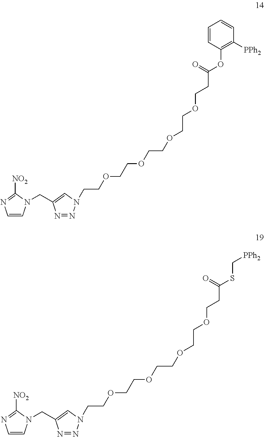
C1=CN(CC2=CN(CCOCCOCCOCCOCCC(OC3=C([PPh2])C=CC=C3)=O)N=N2)C([NO2])=N1.C1=CN(CC2=CN(CCOCCOCCOCCOCCC(SC[PPh2])=O)N=N2)C([NO2])=N1
